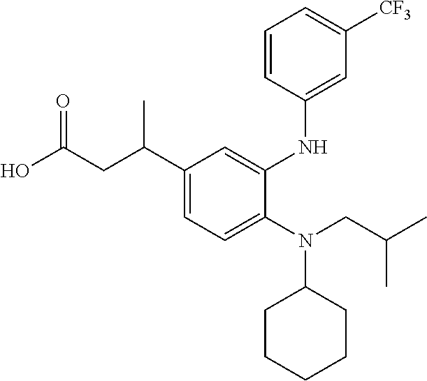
C1(C(CC(O)=O)C)=CC=C(N(CC(C)C)C2CCCCC2)C(NC2=CC([CF3])=CC=C2)=C1
